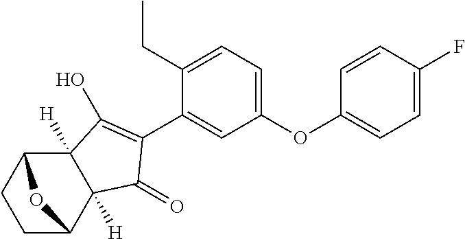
C1CC2C3([H])C([H])(C(=O)C(C4=CC(OC5=CC=C(F)C=C5)=CC=C4CC)=C3O)C1O2
